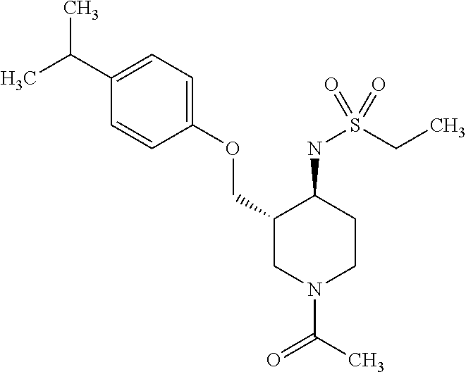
C1(C(C)C)=CC=C(OCC2CN(C(C)=O)CCC2NS(=O)(CC)=O)C=C1
